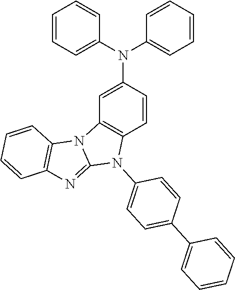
C1=CC=C(N(C2=CC=CC=C2)C2=CC3=C(C=C2)N(C2=CC=C(C4=CC=CC=C4)C=C2)C2=NC4=C(N32)C=CC=C4)C=C1
